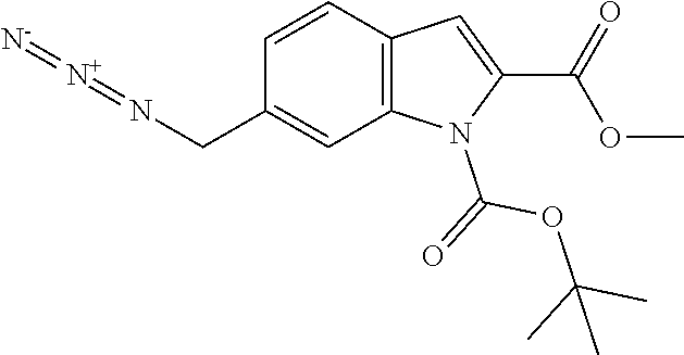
[N+](=NCC1=CC2=C(C=C1)C=C(C(=O)OC)N2C(=O)OC(C)(C)C)=[N-]
